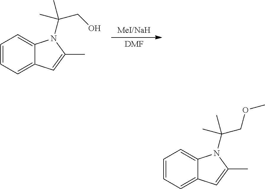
[DMF].C1=CC=C2C(=C1)N(C(CO)(C)C)C(C)=C2.C1=CC=C2C(=C1)N(C(COC)(C)C)C(C)=C2
